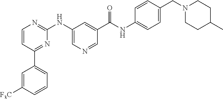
C1=CC(C2=CC=CC([F3C])=C2)=NC(NC2=CN=CC(C(NC3=CC=C(CN4CCC(C)CC4)C=C3)=O)=C2)=N1
